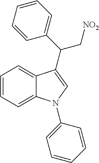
C1=CC=C2C(=C1)C(C(C1=CC=CC=C1)C[NO2])=CN2C1=CC=CC=C1
